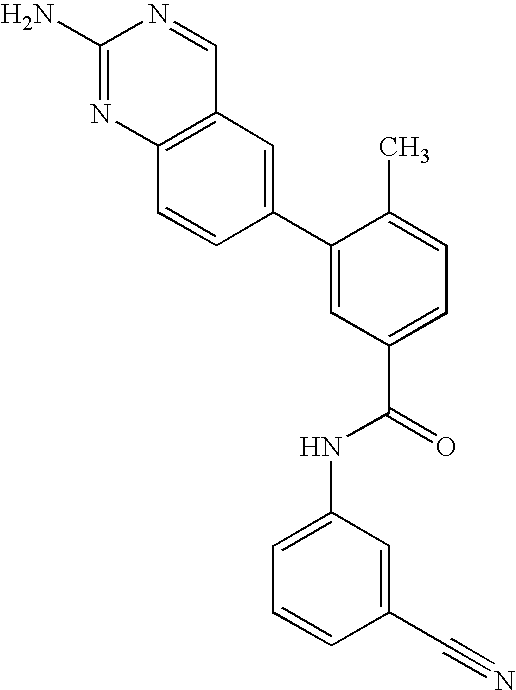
C1(N)=NC2=C(C=N1)C=C(C1=CC(C(=O)NC3=CC=CC(C#N)=C3)=CC=C1C)C=C2
